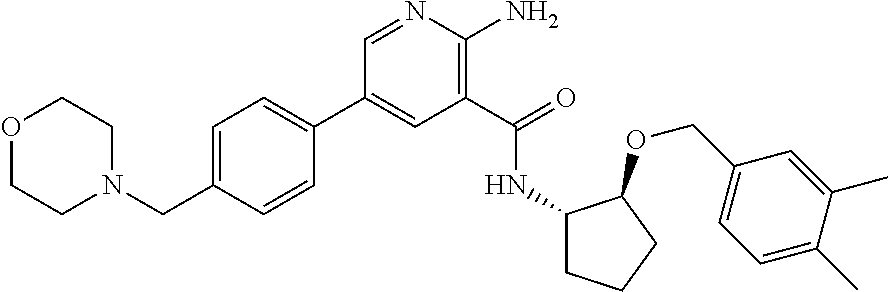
C1(C2=CC=C(CN3CCOCC3)C=C2)=CC(C(=O)NC2CCCC2OCC2=CC=C(C)C(C)=C2)=C(N)N=C1
